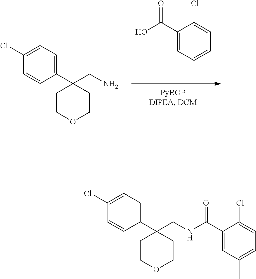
C1(C(NCC2(C3=CC=C(Cl)C=C3)CCOCC2)=O)=CC(C)=CC=C1Cl.NCC1(C2=CC=C(Cl)C=C2)CCOCC1.C1(C(O)=O)=CC(C)=CC=C1Cl
